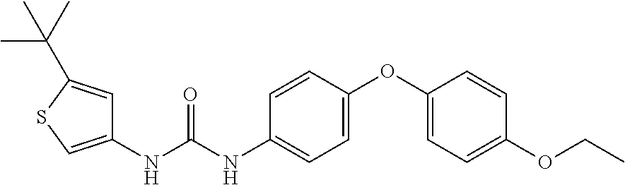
C1(NC(NC2=CC=C(OC3=CC=C(OCC)C=C3)C=C2)=O)=CSC(C(C)(C)C)=C1
